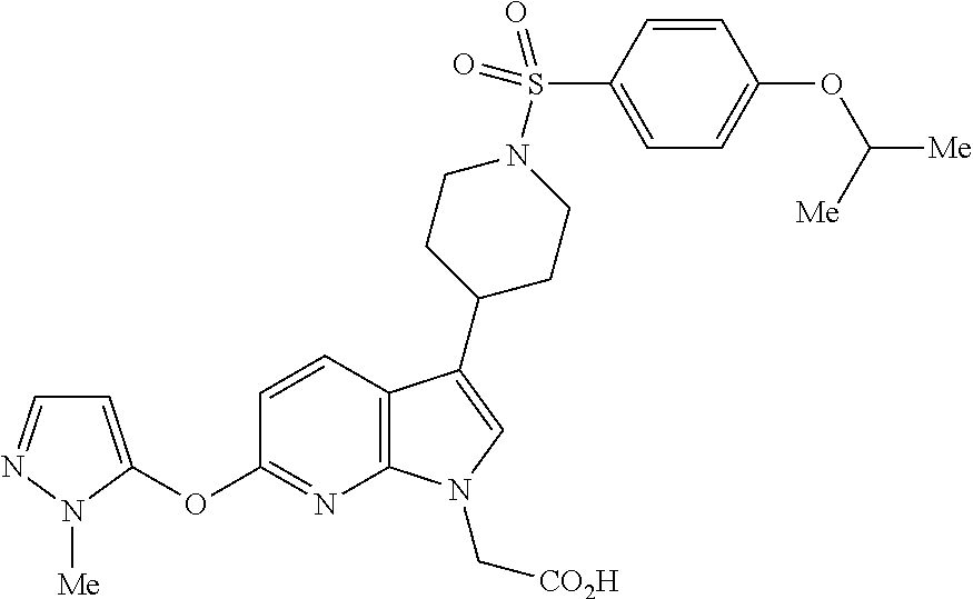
C12=C(C(C3CCN(S(C4=CC=C(OC([Me])[Me])C=C4)(=O)=O)CC3)=CN1C[CO2H])C=CC(OC1=CC=NN1[Me])=N2
